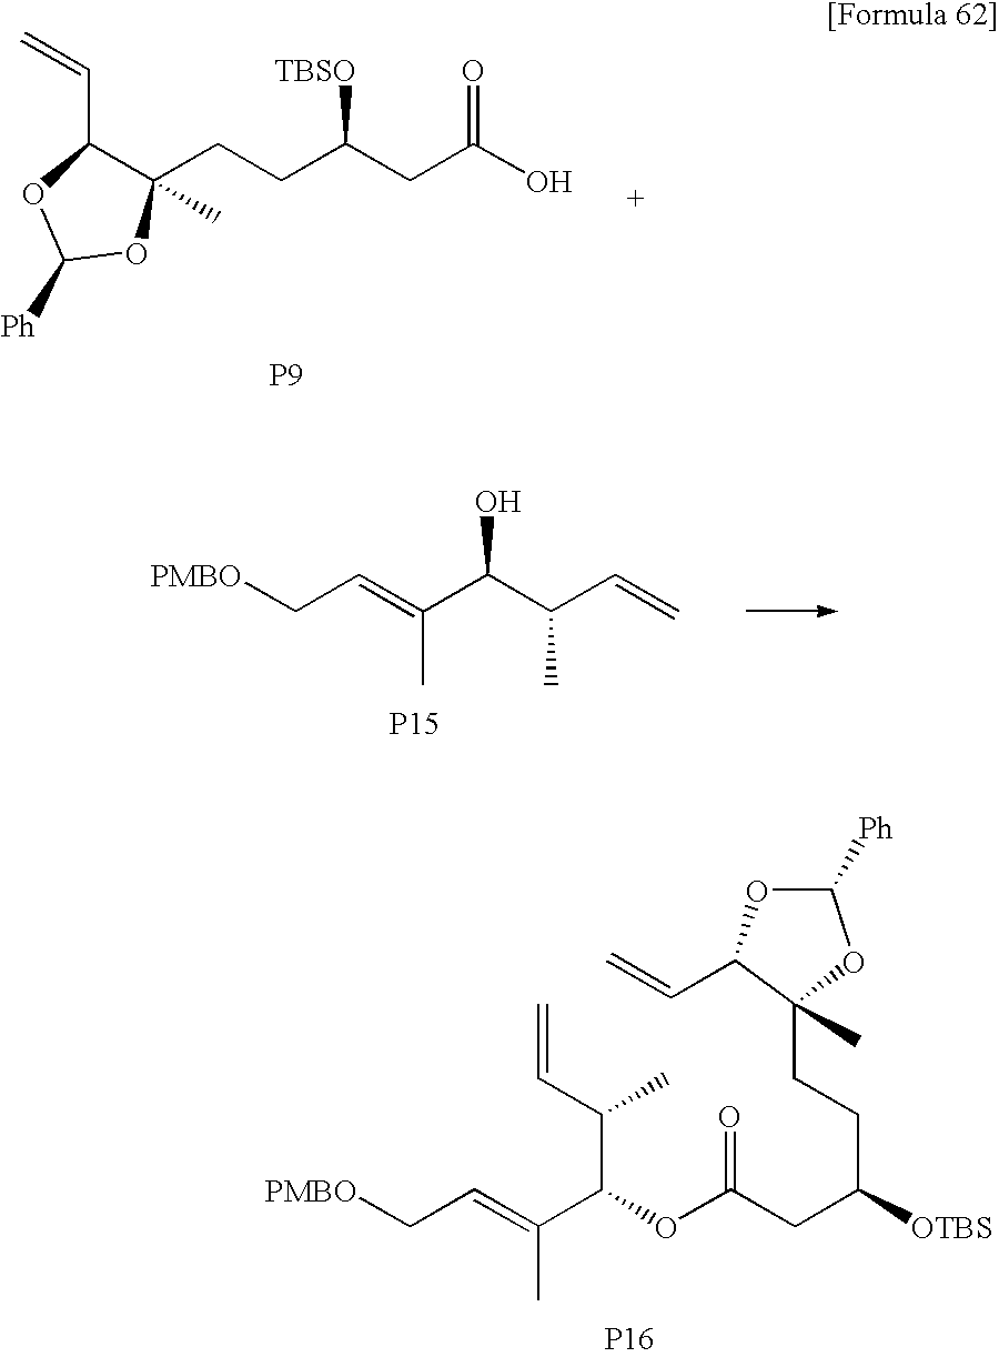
C=CC1C(CCC(CC(O)=O)[TBSO])(C)OC([Ph])O1.[P9].C(=C(C(C(C=C)C)O)C)C[PMBO].[P15].[PMBO]CC=C(C)C(C(C)C=C)OC(=O)CC(CCC1(C)C(C=C)OC([Ph])O1)[OTBS].[P16]
